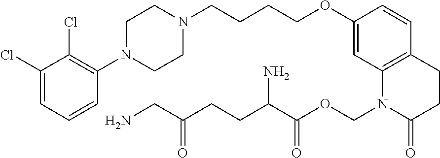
C1(Cl)=CC=CC(N2CCN(CCCCOC3=CC4=C(C=C3)CCC(=O)N4COC(C(CCC(CN)=O)N)=O)CC2)=C1Cl
